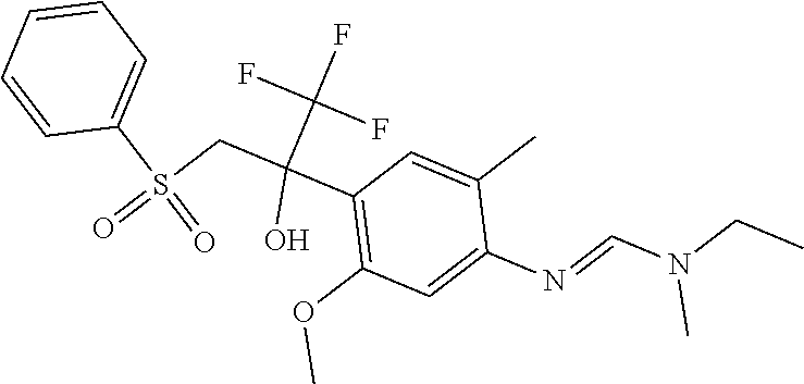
C1(C(CS(=O)(C2=CC=CC=C2)=O)(C(F)(F)F)O)=C(OC)C=C(N=CN(CC)C)C(C)=C1
